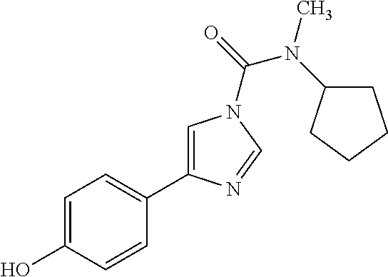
C1=C(O)C=CC(C2=CN(C(N(C)C3CCCC3)=O)C=N2)=C1
